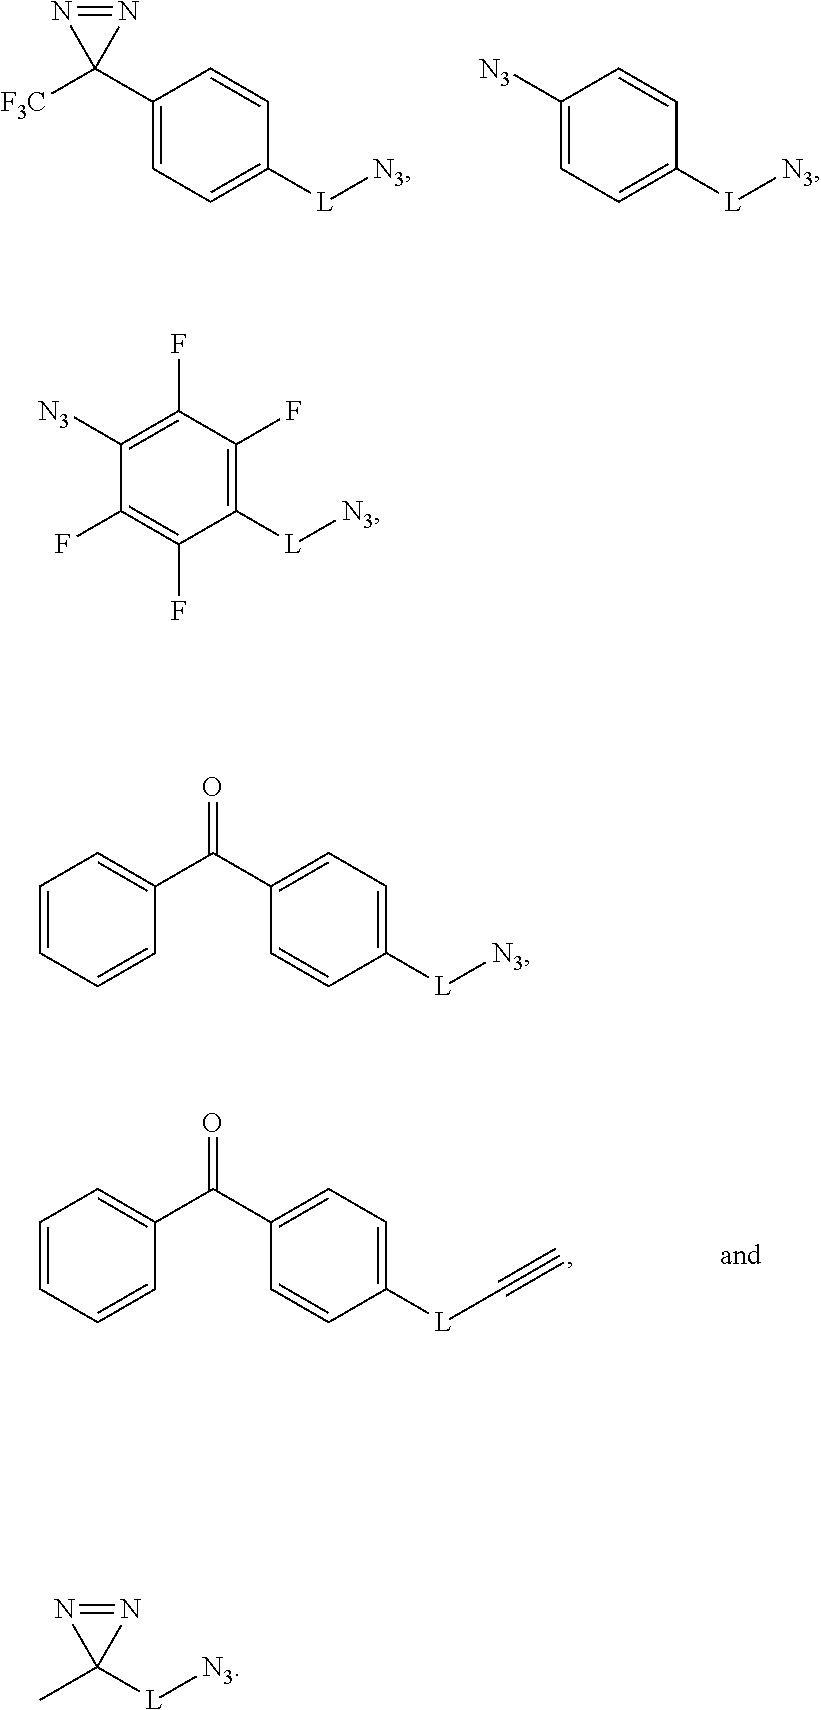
C1(C2([F3C])N=N2)=CC=C([L][N3])C=C1.C1([N3])=CC=C([L][N3])C=C1.C1=CC=CC=C1C(C1=CC=C([L][N3])C=C1)=O.C1=CC=CC=C1C(C1=CC=C([L]C#C)C=C1)=O.C1(F)=C(F)C([L][N3])=C(F)C(F)=C1[N3].[L]([N3])C1(C)N=N1
